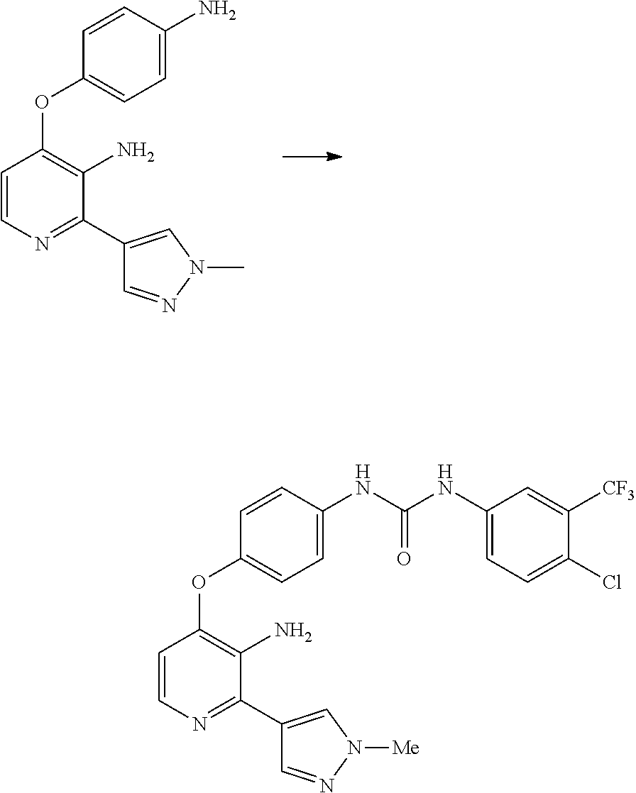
C1=C(N)C=CC(OC2=C(N)C(C3=CN(C)N=C3)=NC=C2)=C1.C1=C(NC(NC2=CC=C(Cl)C([CF3])=C2)=O)C=CC(OC2=C(N)C(C3=CN([Me])N=C3)=NC=C2)=C1
